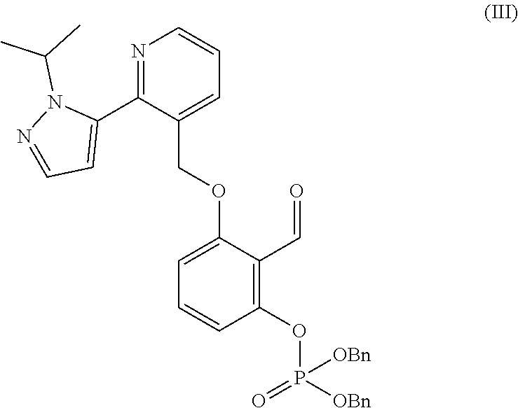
C1=C(OCC2=CC=CN=C2C2=CC=NN2C(C)C)C(C=O)=C(OP([OBn])(=O)[OBn])C=C1
